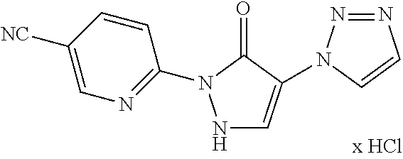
N1C=C(N2N=NC=C2)C(=O)N1C1=NC=C([NC])C=C1
